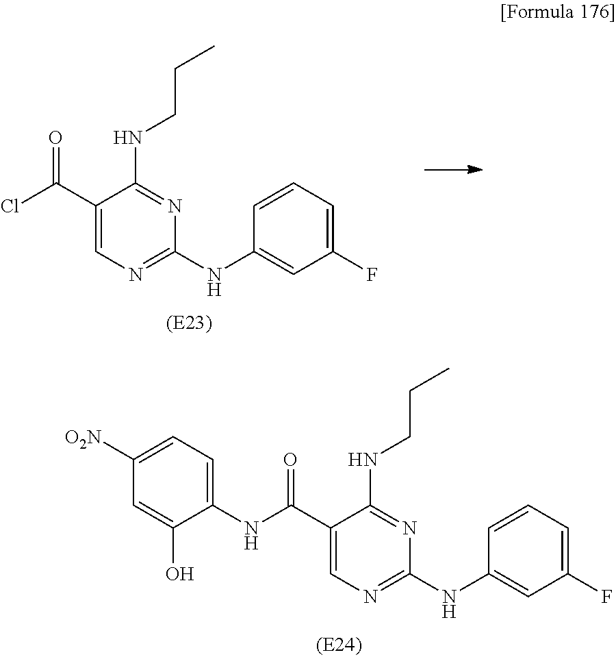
C1(C(Cl)=O)=CN=C(NC2=CC(F)=CC=C2)N=C1NCCC.C1(C(NC2=CC=C([O2N])C=C2O)=O)=CN=C(NC2=CC(F)=CC=C2)N=C1NCCC
